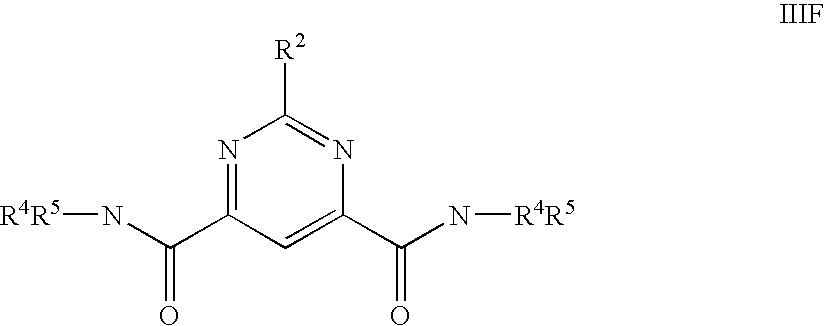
N1=C(C(N[R4R5])=O)C=C(C(N[R4R5])=O)N=C1[R2]
